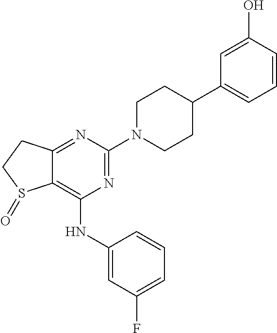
C1CN(C2=NC(NC3=CC(F)=CC=C3)=C3C(=N2)CCS3=O)CCC1C1=CC=CC(O)=C1
